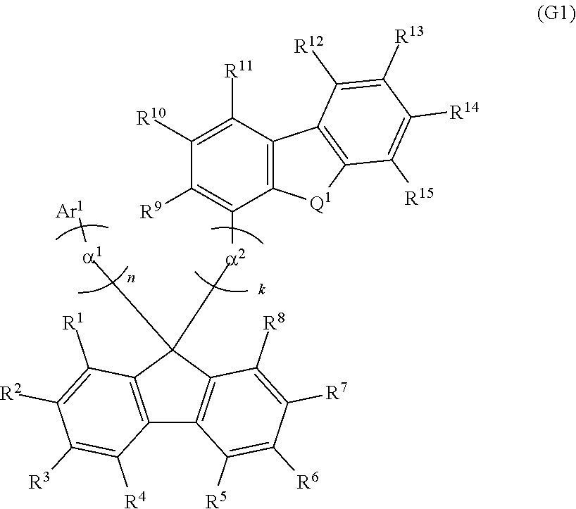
C12=C(C([a1][Ar1])([a2]C3=C([R9])C([R10])=C([R11])C4=C3[Q1]C3=C4C([R12])=C([R13])C([R14])=C3[R15])C3=C1C([R5])=C([R6])C([R7])=C3[R8])C([R1])=C([R2])C([R3])=C2[R4]
